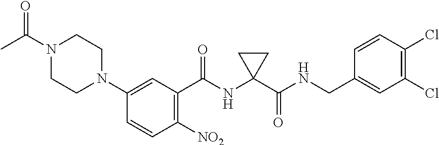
C1=CC([NO2])=C(C(=O)NC2(C(NCC3=CC(Cl)=C(Cl)C=C3)=O)CC2)C=C1N1CCN(C(C)=O)CC1
